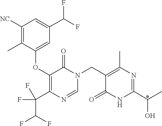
C1=NC(C(C(F)F)(F)F)=C(OC2=CC(C(F)F)=CC([NC])=C2C)C(=O)N1CC1=C(C)N=C(C(O)C)NC1=O
